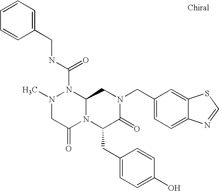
N(C(N1N(C)CC(=O)N2C1CN(CC1=CC=C3C(=C1)SC=N3)C(=O)C2CC1=CC=C(O)C=C1)=O)CC1=CC=CC=C1
